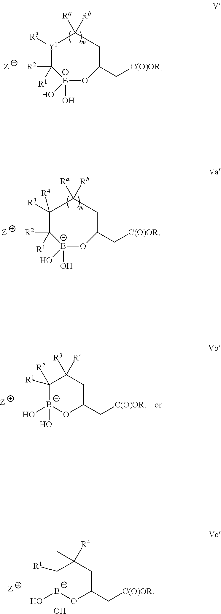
[B-]1(O)(O)OC(C[C(O)OR])CC([Rb])([Ra])[Y1]([R3])C1([R2])[R1].[B-]1(O)(O)OC(C[C(O)OR])CC([Rb])([Ra])C([R3])([R4])C1([R2])[R1].C1([R1])([R2])[B-](O)(O)OC(C[C(O)OR])CC1([R3])[R4].C12([R1])[B-](O)(O)OC(C[C(O)OR])CC1([R4])C2
